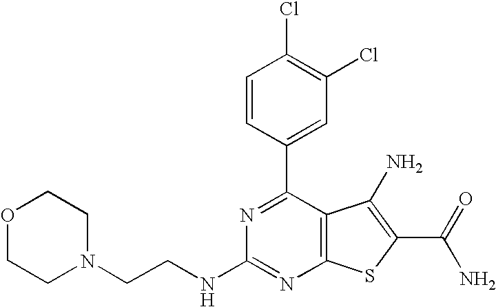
C1=CC(C2=NC(NCCN3CCOCC3)=NC3=C2C(N)=C(C(N)=O)S3)=CC(Cl)=C1Cl
